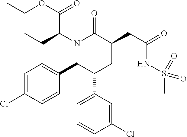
C1=C(Cl)C=CC(C2C(C3=CC=CC(Cl)=C3)CC(CC(=O)NS(C)(=O)=O)C(=O)N2C(CC)C(OCC)=O)=C1
